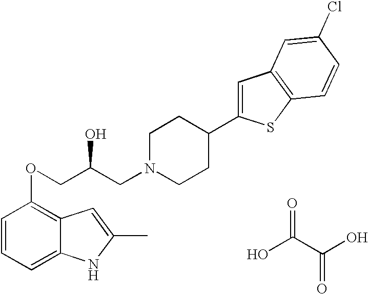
C1=CC=C2C(=C1OCC(CN1CCC(C3=CC4=C(S3)C=CC(Cl)=C4)CC1)O)C=C(C)N2.OC(C(O)=O)=O
